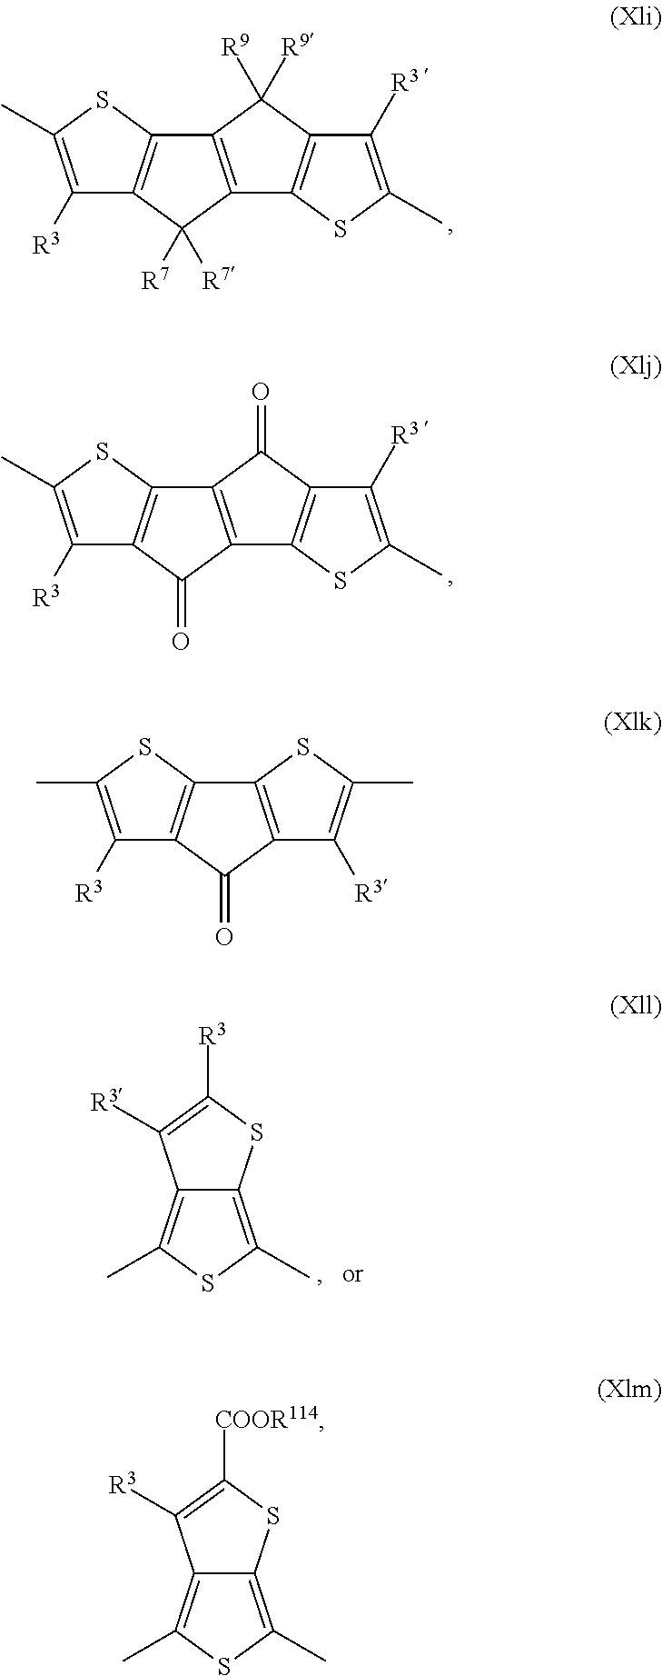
C12=C(C([R9])([R9])C3=C1SC(C)=C3[R3 ])C1=C(C2([R7])[R7])C([R3])=C(C)S1.C12=C(C(=O)C3=C1SC(C)=C3[R3 ])C1=C(C2=O)C([R3])=C(C)S1.C12=C(C)SC(C)=C1SC([R3])=C2[R3].C12=C(C)SC(C)=C1SC([COOR114])=C2[R3].C12=C(SC(C)=C1[R3])C1=C(C2=O)C([R3])=C(C)S1
